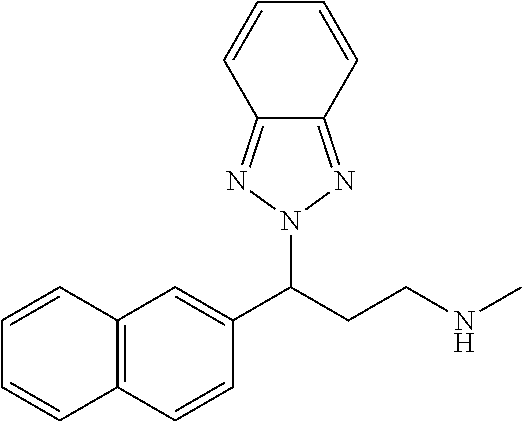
C12=C(C=CC(C(CCNC)N3N=C4C(=N3)C=CC=C4)=C1)C=CC=C2
